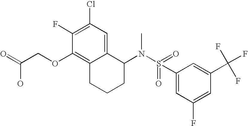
C1(F)=C(Cl)C=C2C(=C1OCC(=O)O)CCCC2N(S(=O)(C1=CC(F)=CC(C(F)(F)F)=C1)=O)C
